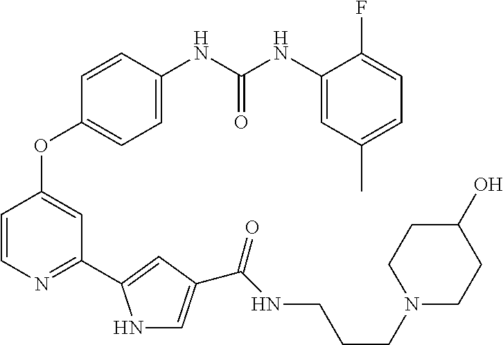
C1=C(NC(NC2=CC(C)=CC=C2F)=O)C=CC(OC2=CC(C3=CC(C(NCCCN4CCC(O)CC4)=O)=CN3)=NC=C2)=C1
